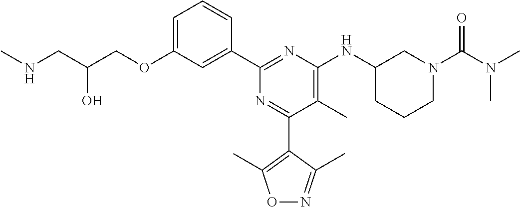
C1=C(OCC(CNC)O)C=C(C2=NC(NC3CCCN(C(N(C)C)=O)C3)=C(C)C(C3=C(C)ON=C3C)=N2)C=C1
